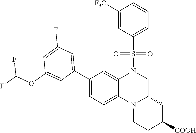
S(=O)(N1CC2CC([COOH])CCN2C2=CC=C(C3=CC(F)=CC(OC(F)F)=C3)C=C12)(C1=CC=CC([F3C])=C1)=O
